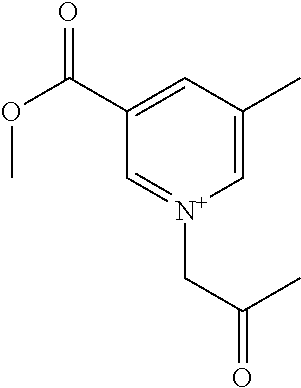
C1=C(C(OC)=O)C=[N+](CC(C)=O)C=C1C
